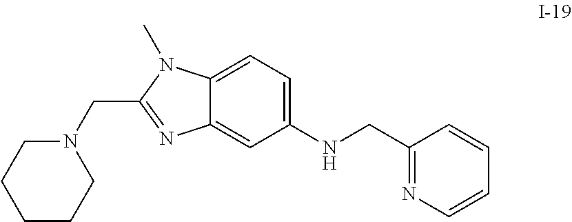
C1CCN(CC2=NC3=CC(NCC4=NC=CC=C4)=CC=C3N2C)CC1
